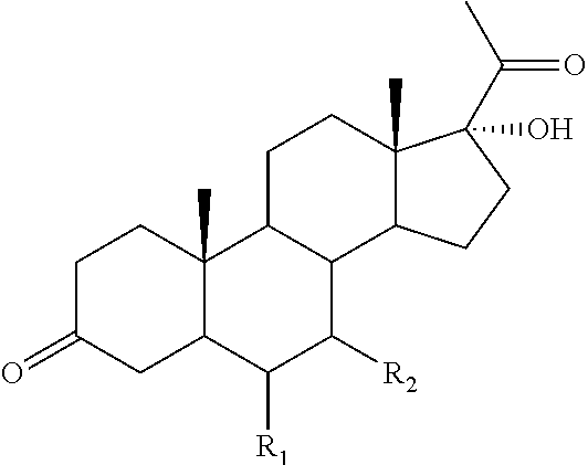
C1C(=O)CC2C(C)(C1)C1C(C([R2])C2[R1])C2C(C)(CC1)C(O)(C(C)=O)CC2
